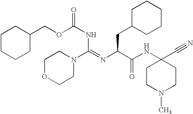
C1OCCN(C(=NC(C(NC2(C#N)CCN(C)CC2)=O)CC2CCCCC2)NC(OCC2CCCCC2)=O)C1
